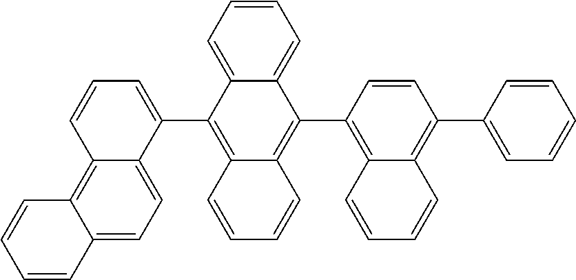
C1=CC=CC2=CC=C3C(=C12)C=CC=C3C1=C2C(=C(C3=C4C(=C(C5=CC=CC=C5)C=C3)C=CC=C4)C3=CC=CC=C13)C=CC=C2
